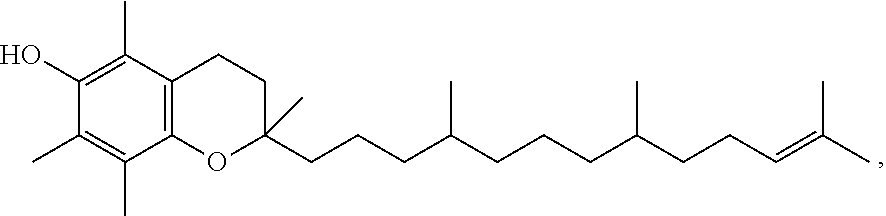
C1(O)=C(C)C2=C(C(C)=C1C)OC(CCCC(CCCC(CCC=C(C)C)C)C)(C)CC2
